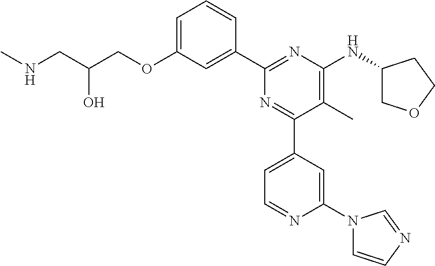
C1=C(OCC(CNC)O)C=C(C2=NC(NC3COCC3)=C(C)C(C3=CC=NC(N4C=CN=C4)=C3)=N2)C=C1
